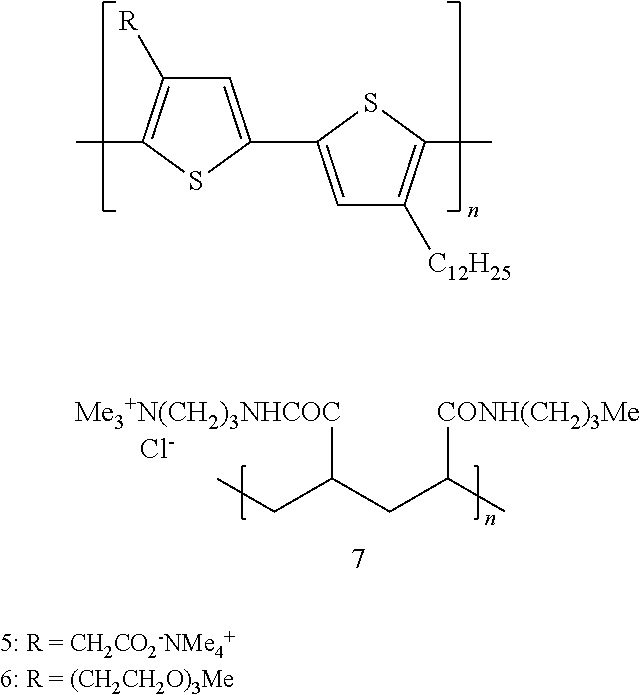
CCC([Me3+N(CH2)3NHCOC])CC(C)[CONH(CH2)3Me].[Cl-].C1=C(C2=CC([C12H25])=C(C)S2)SC(C)=C1[R]
